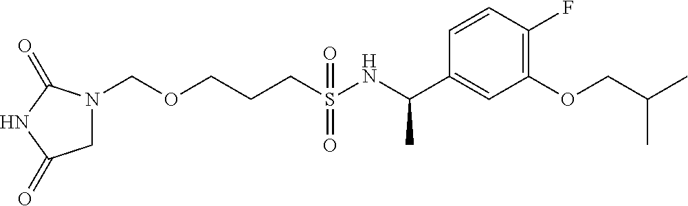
C(S(NC(C1=CC(OCC(C)C)=C(F)C=C1)C)(=O)=O)CCOCN1CC(=O)NC1=O
